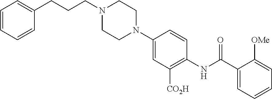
C1CN(CCCC2=CC=CC=C2)CCN1C1=CC([CO2H])=C(NC(C2=CC=CC=C2[OMe])=O)C=C1
